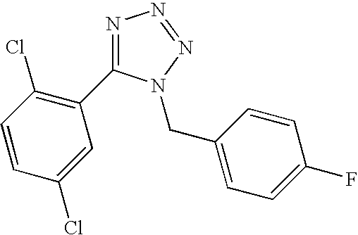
N1=C(C2=C(Cl)C=CC(Cl)=C2)N(CC2=CC=C(F)C=C2)N=N1
